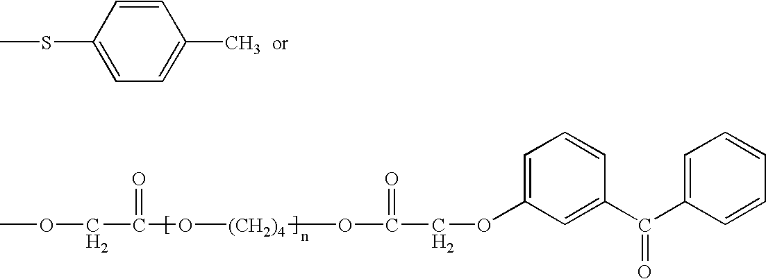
C1=CC(SC)=CC=C1C.COCC(O[(CH2)4]OC(COC1=CC=CC(C(C2=CC=CC=C2)=O)=C1)=O)=O
